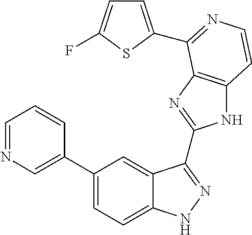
C1(C2=CN=CC=C2)=CC=C2C(=C1)C(C1=NC3=C(N1)C=CN=C3C1=CC=C(F)S1)=NN2
